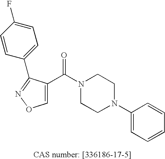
C1(C2=NOC=C2C(N2CCN(C3=CC=CC=C3)CC2)=O)=CC=C(F)C=C1
